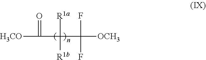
C(C([R1a])([R1b])C(F)(F)[OCH3])([H3CO])=O
